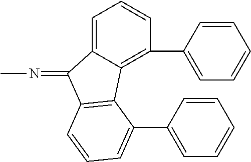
C1=C2C(=C(C3=CC=CC=C3)C=C1)C1=C(C2=NC)C=CC=C1C1=CC=CC=C1
